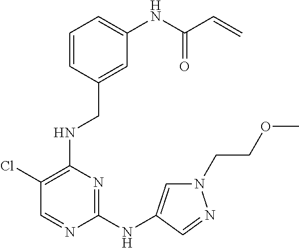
C1(Cl)=C(NCC2=CC(NC(=O)C=C)=CC=C2)N=C(NC2=CN(CCOC)N=C2)N=C1
